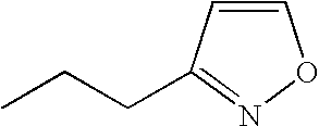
C1=CC(CCC)=NO1
